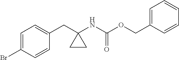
C1(CC2(NC(OCC3=CC=CC=C3)=O)CC2)=CC=C(Br)C=C1
